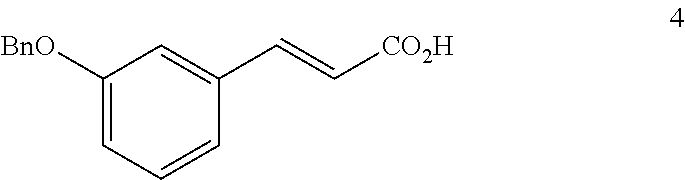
C1([BnO])=CC=CC(C=C[CO2H])=C1
